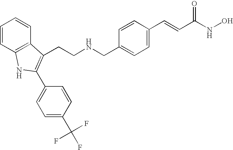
C(CNCC1=CC=C(C=CC(NO)=O)C=C1)C1=C(C2=CC=C(C(F)(F)F)C=C2)NC2=C1C=CC=C2
